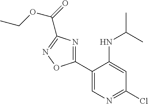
ClC1=NC=C(C2=NC(C(=O)OCC)=NO2)C(NC(C)C)=C1
